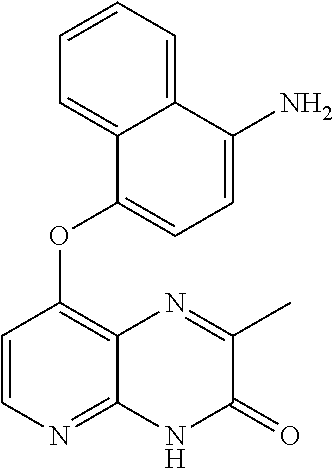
C12=CC=CC=C1C(N)=CC=C2OC1=C2C(=NC=C1)NC(=O)C(C)=N2
